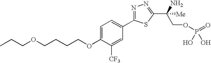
C(OCCCCOC1=CC=C(C2=NN=C(C(N)(COP(=O)(O)O)[Me])S2)C=C1[CF3])CC
